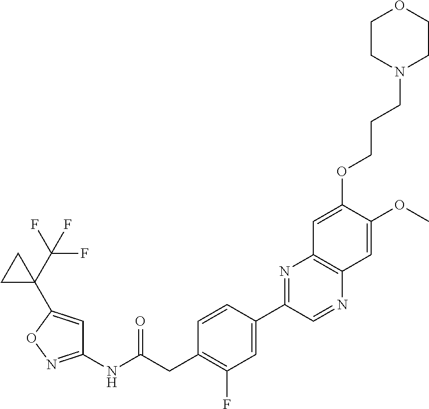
C1(NC(CC2=C(F)C=C(C3=NC4=C(N=C3)C=C(OC)C(OCCCN3CCOCC3)=C4)C=C2)=O)=NOC(C2(C(F)(F)F)CC2)=C1
